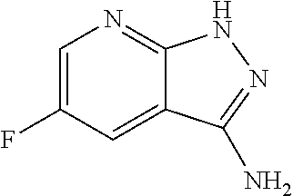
C1=C(F)C=C2C(=N1)NN=C2N
